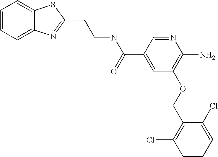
C1=CC=C2C(=C1)SC(CCNC(C1=CC(OCC3=C(Cl)C=CC=C3Cl)=C(N)N=C1)=O)=N2
